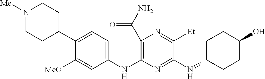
C1(C(N)=O)=C(NC2=CC=C(C3CCN([Me])CC3)C([MeO])=C2)N=C(NC2CCC(O)CC2)C([Et])=N1
